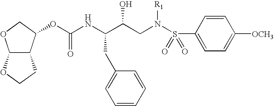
C12C(C(OC(NC(C(CN(S(C3=CC=C([OCH3])C=C3)(=O)=O)[R1])O)CC3=CC=CC=C3)=O)CO1)CCO2
